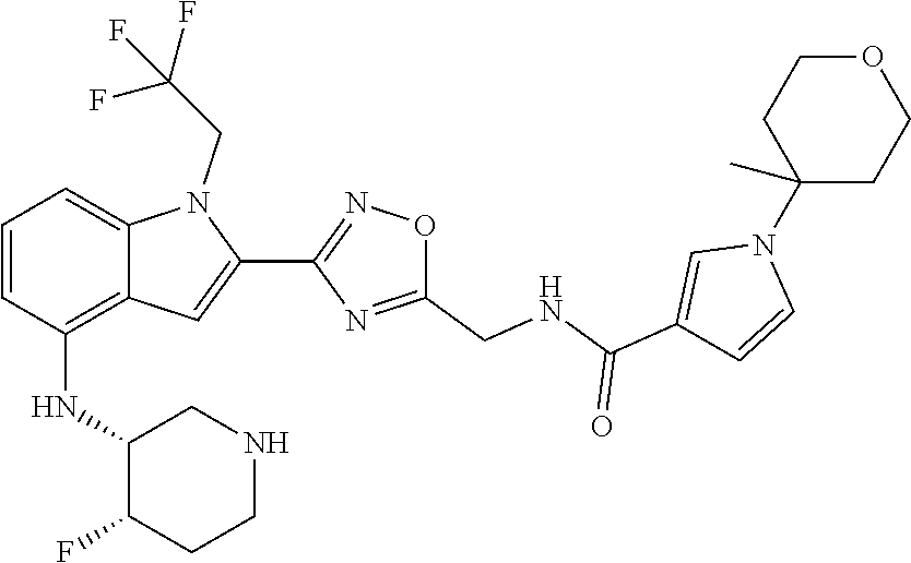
C1(N2C=CC(C(=O)NCC3=NC(C4=CC5=C(NC6C(F)CCNC6)C=CC=C5N4CC(F)(F)F)=NO3)=C2)(C)CCOCC1
